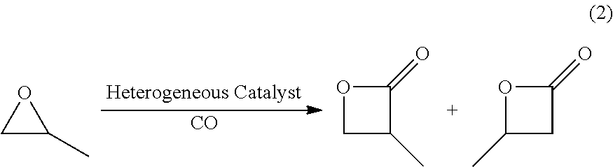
C1C(C)O1.C1(=O)OCC1C.[CO].C1(=O)OC(C)C1
